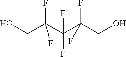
OCC(C(C(CO)(F)F)(F)F)(F)F
